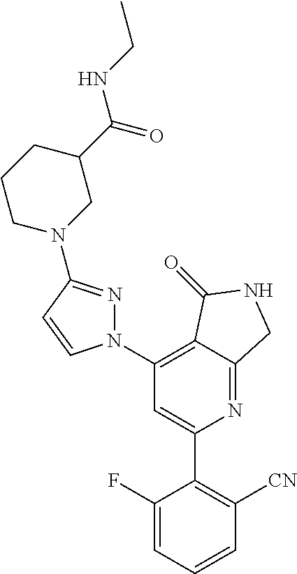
C1(N2N=C(N3CC(C(=O)NCC)CCC3)C=C2)=C2C(=NC(C3=C([CN])C=CC=C3F)=C1)CNC2=O
